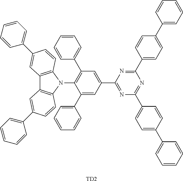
[TD2].C1(C2=CC=CC=C2)=CC(C2=NC(C3=CC=C(C4=CC=CC=C4)C=C3)=NC(C3=CC=C(C4=CC=CC=C4)C=C3)=N2)=CC(C2=CC=CC=C2)=C1N1C2=C(C3=C1C=CC(C1=CC=CC=C1)=C3)C=C(C1=CC=CC=C1)C=C2
